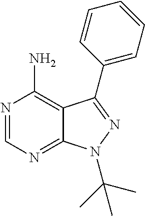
N1=CN=C2C(=C1N)C(C1=CC=CC=C1)=NN2C(C)(C)C
